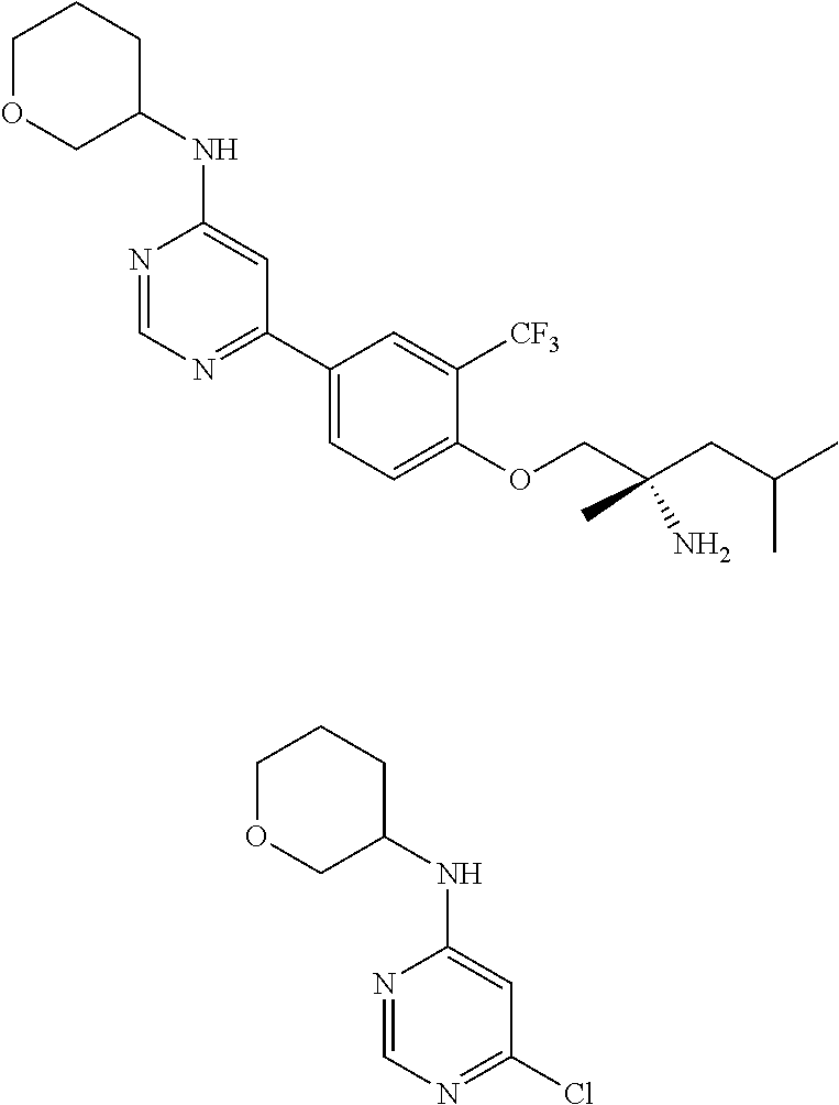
C1(OCC(CC(C)C)(C)N)=CC=C(C2=NC=NC(NC3CCCOC3)=C2)C=C1[CF3].ClC1=NC=NC(NC2CCCOC2)=C1
